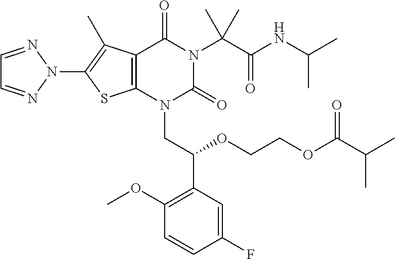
C12=C(N(CC(C3=C(OC)C=CC(F)=C3)OCCOC(C(C)C)=O)C(=O)N(C(C(NC(C)C)=O)(C)C)C1=O)SC(N1N=CC=N1)=C2C
